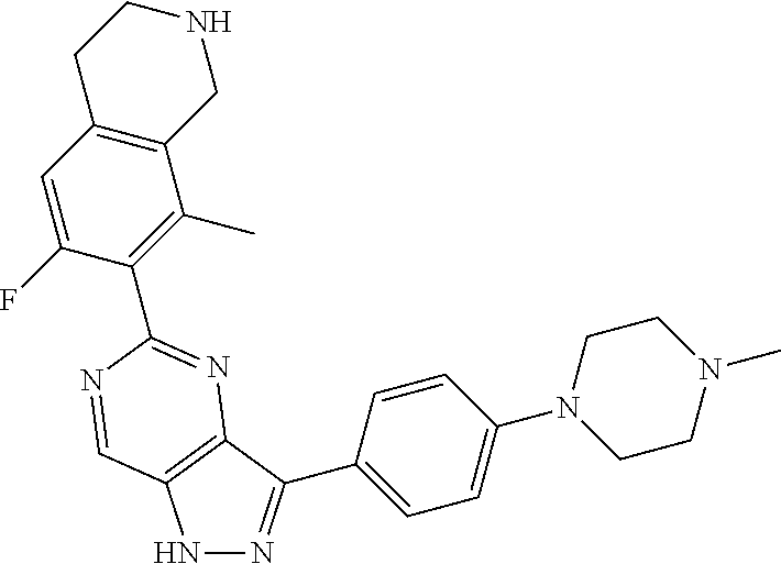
N1N=C(C2=CC=C(N3CCN(C)CC3)C=C2)C2=C1C=NC(C1=C(C)C3=C(C=C1F)CCNC3)=N2
